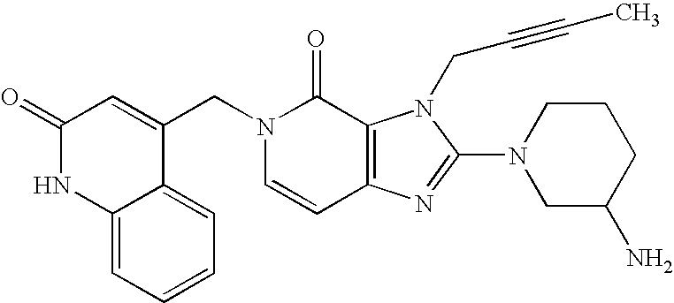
C12=CC=CC=C1C(CN1C=CC3=C(C1=O)N(CC#CC)C(N1CC(N)CCC1)=N3)=CC(=O)N2
